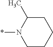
C1C(C)N(*)CCC1
